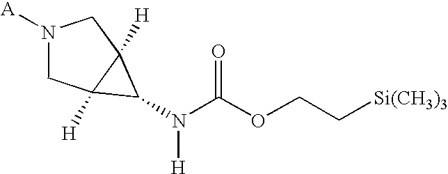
[A]N1CC2([H])C([H])(C1)C2N([H])C(OCC[Si(CH3)3])=O
